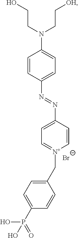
C1=CC(N=NC2=CC=[N+](CC3=CC=C(P(=O)(O)O)C=C3)C=C2)=CC=C1N(CCO)CC[OH].[Br-]
